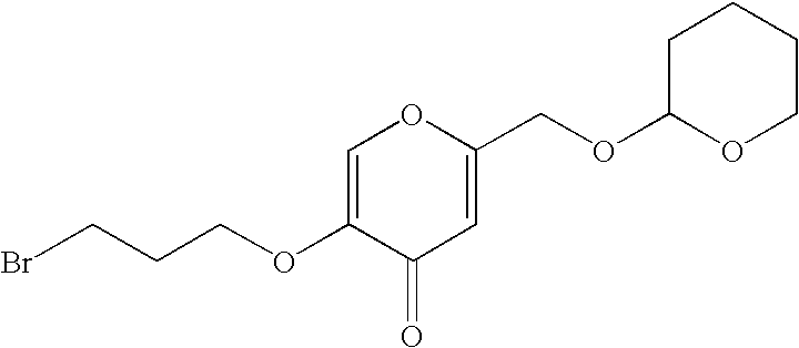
C1=C(OCCCBr)C(=O)C=C(COC2CCCCO2)O1
